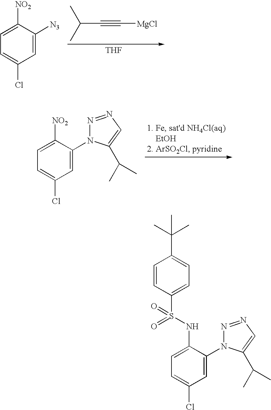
C(C#C[MgCl])(C)C.[THF].C1=C([N3])C([NO2])=CC=C1Cl.C1=C(N2N=NC=C2C(C)C)C([NO2])=CC=C1Cl.C1=C(N2N=NC=C2C(C)C)C(NS(=O)(C2=CC=C(C(C)(C)C)C=C2)=O)=CC=C1Cl
